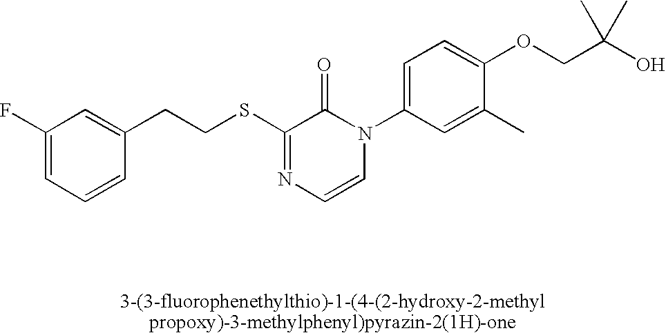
S(C1=NC=CN(C2=CC=C(OCC(O)(C)C)C(C)=C2)C1=O)CCC1=CC(F)=CC=C1
